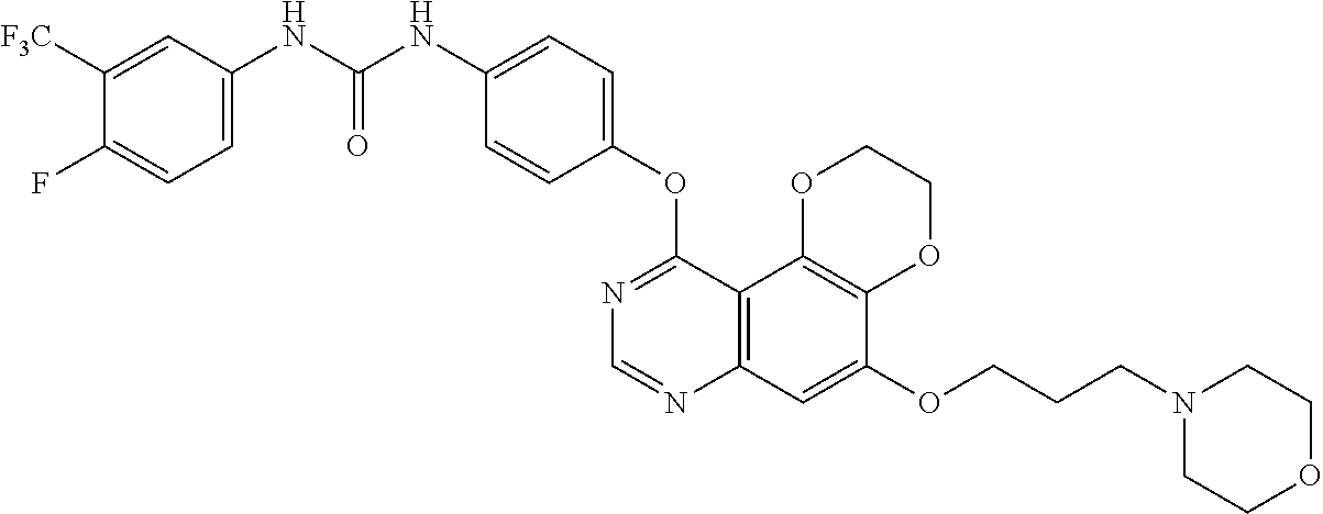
C12=C(C3=C(C=C1OCCCN1CCOCC1)N=CN=C3OC1=CC=C(NC(NC3=CC=C(F)C([F3C])=C3)=O)C=C1)OCCO2
